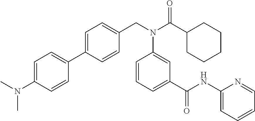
C1=C(C2=CC=C(N(C)C)C=C2)C=CC(CN(C(C2CCCCC2)=O)C2=CC(C(NC3=CC=CC=N3)=O)=CC=C2)=C1
